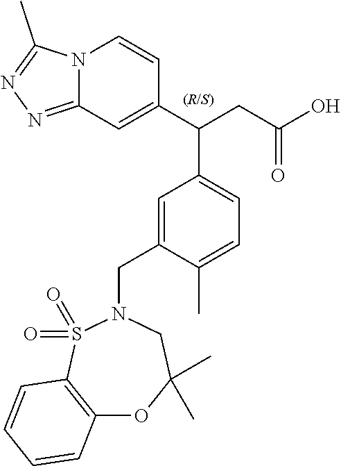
C12=C(S(=O)(=O)N(CC3=CC(C(C4=CC5=NN=C(C)N5C=C4)CC(O)=O)=CC=C3C)CC(C)(C)O1)C=CC=C2
